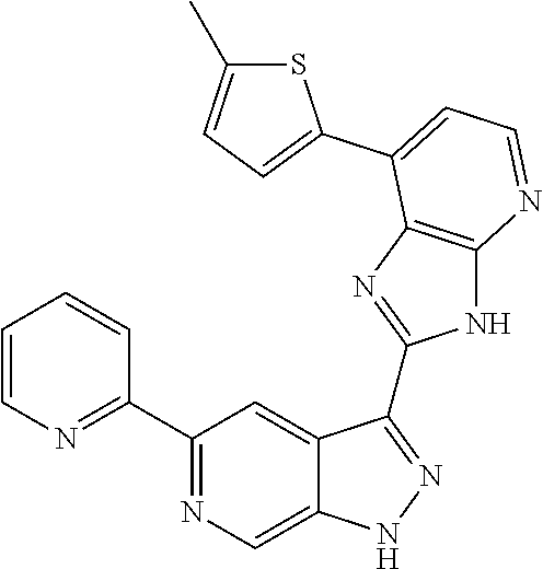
C1(C2=NC=C3C(=C2)C(C2=NC4=C(N2)N=CC=C4C2=CC=C(C)S2)=NN3)=NC=CC=C1
